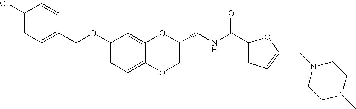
C1(OCC2=CC=C(Cl)C=C2)=CC=C2C(=C1)OC(CNC(C1=CC=C(CN3CCN(C)CC3)O1)=O)CO2
